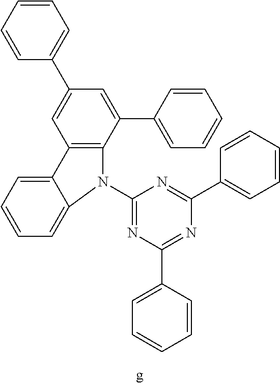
C1=CC=CC=C1C1=CC2=C(C(C3=CC=CC=C3)=C1)N(C1=NC(C3=CC=CC=C3)=NC(C3=CC=CC=C3)=N1)C1=CC=CC=C21
